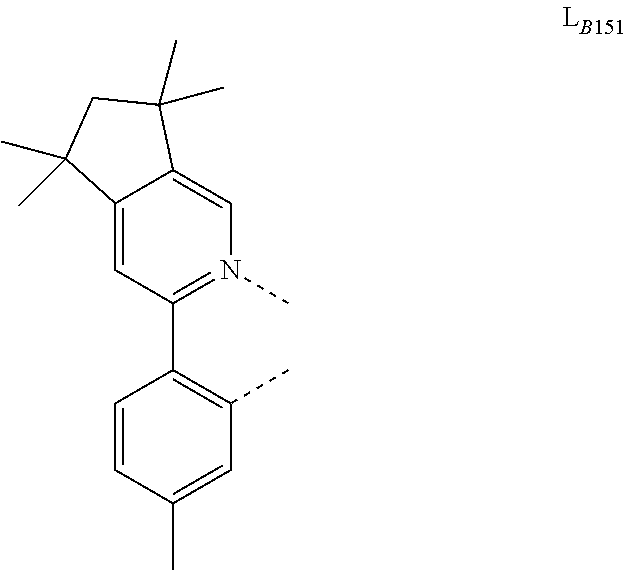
C1=CC(C)=CC(C)=C1C1=N(C)C=C2C(=C1)C(C)(C)CC2(C)C
